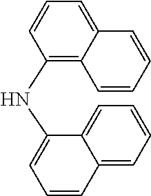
C1(NC2=CC=CC3=CC=CC=C23)=C2C(=CC=C1)C=CC=C2
